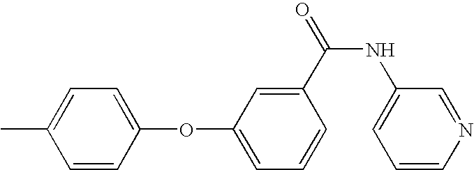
C1=CC(OC2=CC=CC(C(=O)NC3=CC=CN=C3)=C2)=CC=C1C
